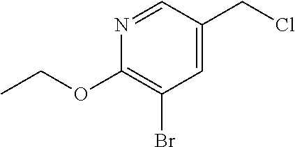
C1=C(CCl)C=NC(OCC)=C1Br
